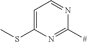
C1=C(SC)N=C([#])N=C1
